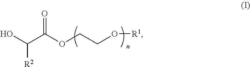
OC(C(OCCO[R1])=O)[R2]
